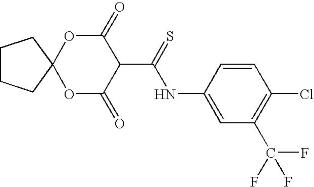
O1C(=O)C(C(=S)NC2=CC(C(F)(F)F)=C(Cl)C=C2)C(=O)OC12CCCC2
